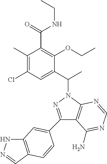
C1(C2=CC3=C(C=NN3)C=C2)=NN(C(C2=CC(Cl)=C(C)C(C(NCC)=O)=C2OCC)C)C2=C1C(N)=NC=N2
